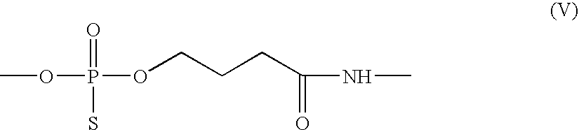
COP(=O)(OCCCC(=O)NC)S
